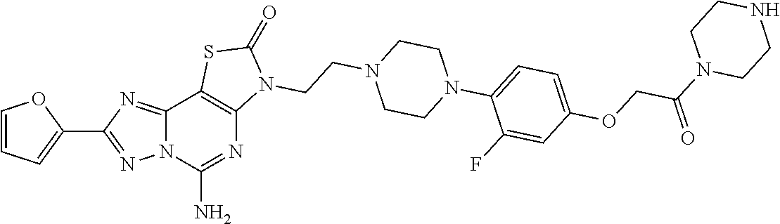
C12=NC(C3=CC=CO3)=NN1C(N)=NC1=C2SC(=O)N1CCN1CCN(C2=CC=C(OCC(N3CCNCC3)=O)C=C2F)CC1
